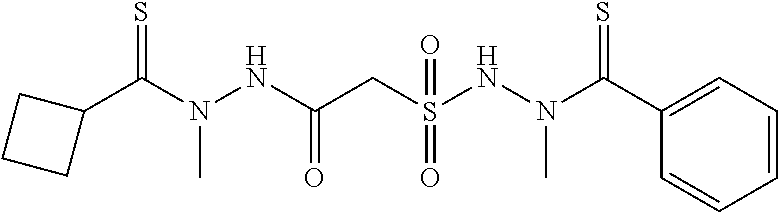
C1(C(N(NC(CS(NN(C(C2=CC=CC=C2)=S)C)(=O)=O)=O)C)=S)CCC1
